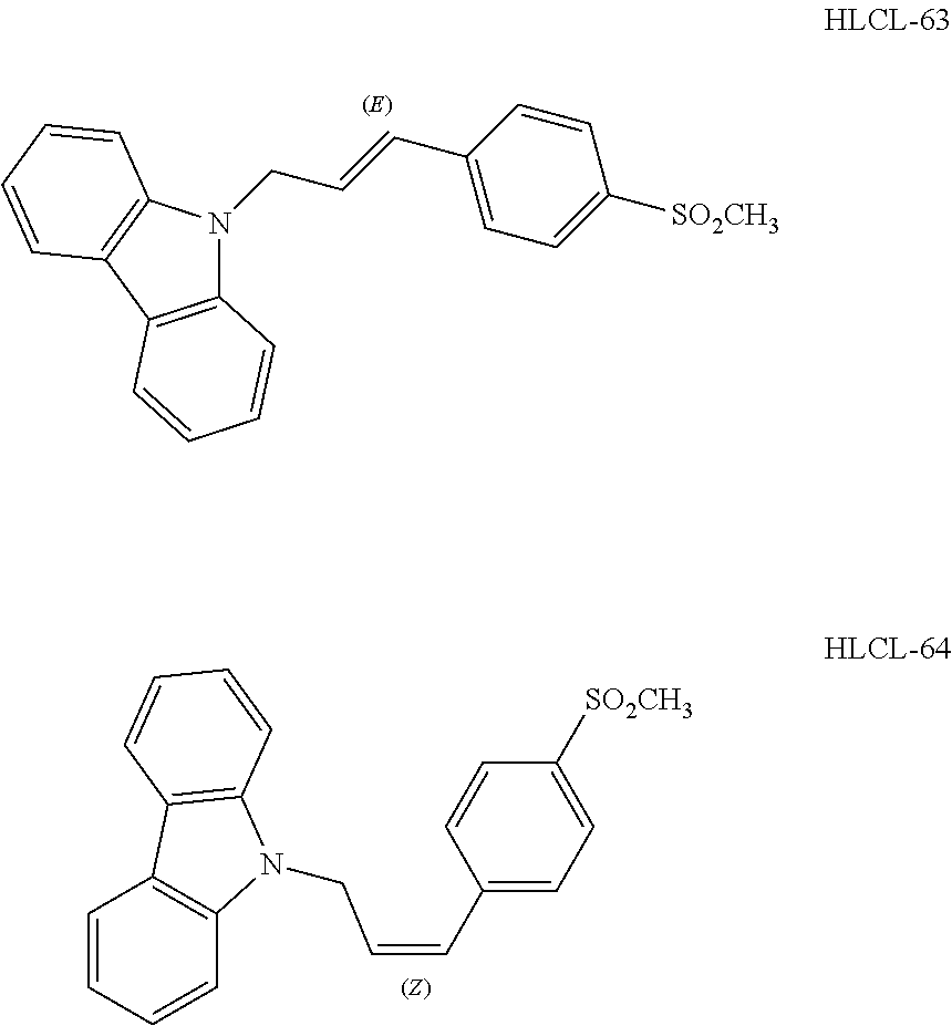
C12=C(C3=C(N1CC=CC1=CC=C([SO2CH3])C=C1)C=CC=C3)C=CC=C2.C1=CC=CC2=C1C1=C(N2CC=CC2=CC=C([SO2CH3])C=C2)C=CC=C1
